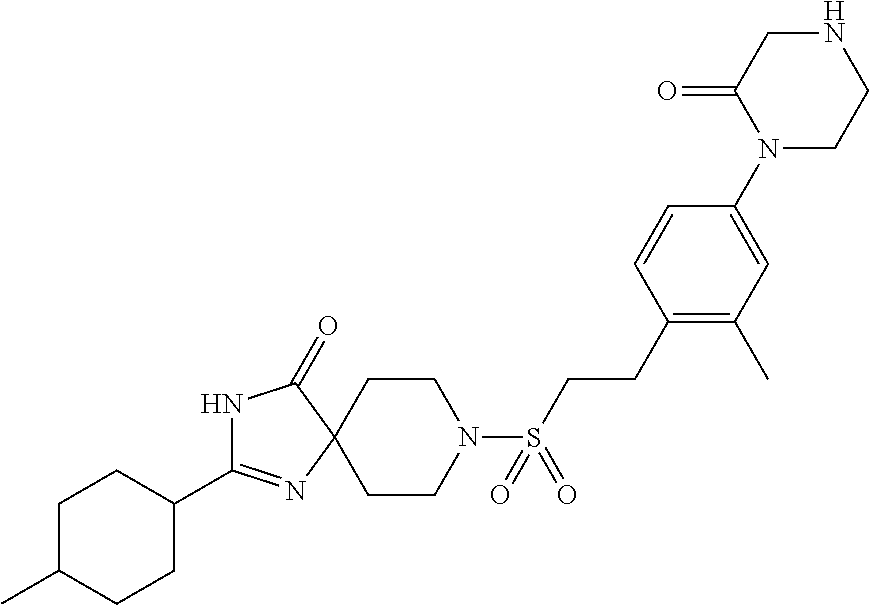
N1C(C2CCC(C)CC2)=NC2(C1=O)CCN(S(CCC1=C(C)C=C(N3CCNCC3=O)C=C1)(=O)=O)CC2
